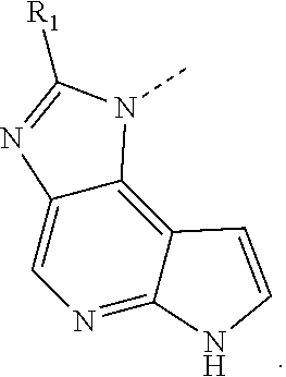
N1=C2C(=C3C(=C1)N=C([R1])N3C)C=CN2
